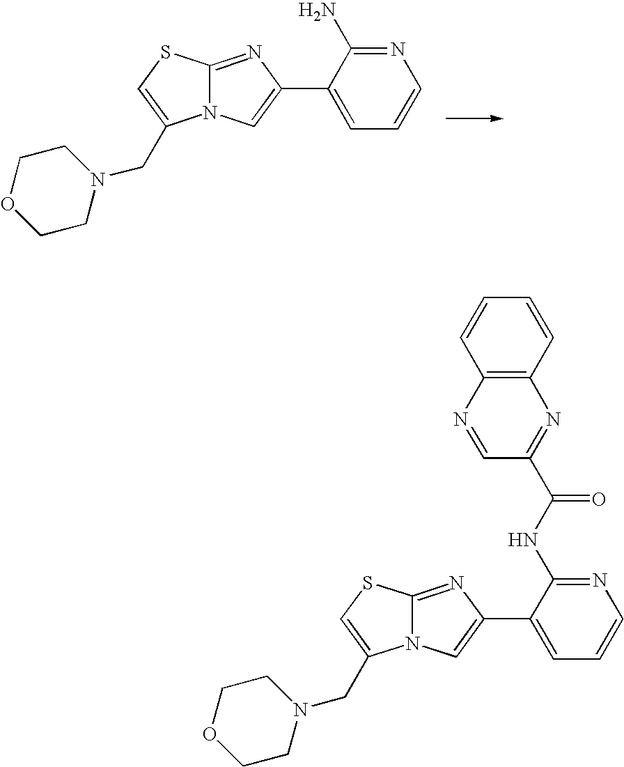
C12=NC(C3=CC=CN=C3N)=CN1C(CN1CCOCC1)=CS2.C12=NC(C3=CC=CN=C3NC(C3=NC4=C(N=C3)C=CC=C4)=O)=CN1C(CN1CCOCC1)=CS2
